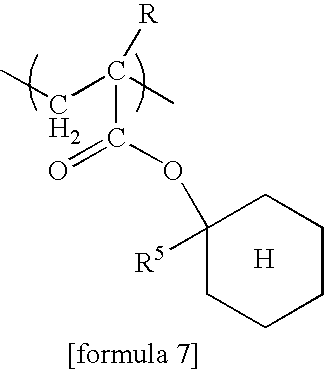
C1(OC(C(CC)(C)[R])=O)([R5])CCCCC1.[H]
